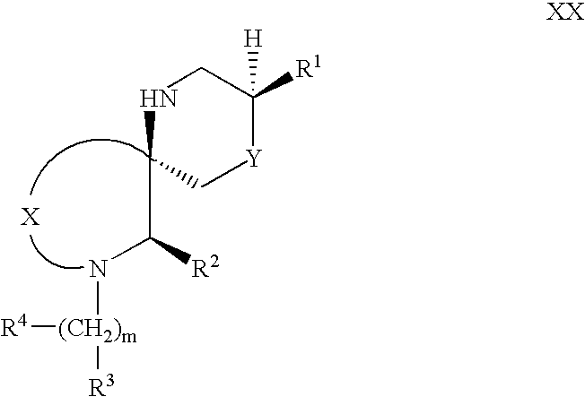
N1C(C(N[(CH2)m]([R4])[R3])[R2])C[Y]C([R1])([H])C1
